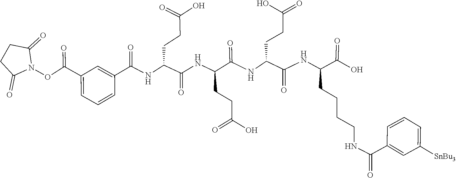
C1C(=O)N(OC(C2=CC=CC(C(=O)NC(CCC(=O)O)C(NC(CCC(=O)O)C(=O)NC(CCC(O)=O)C(NC(CCCCNC(C3=CC([SnBu3])=CC=C3)=O)C(=O)O)=O)=O)=C2)=O)C(=O)C1
